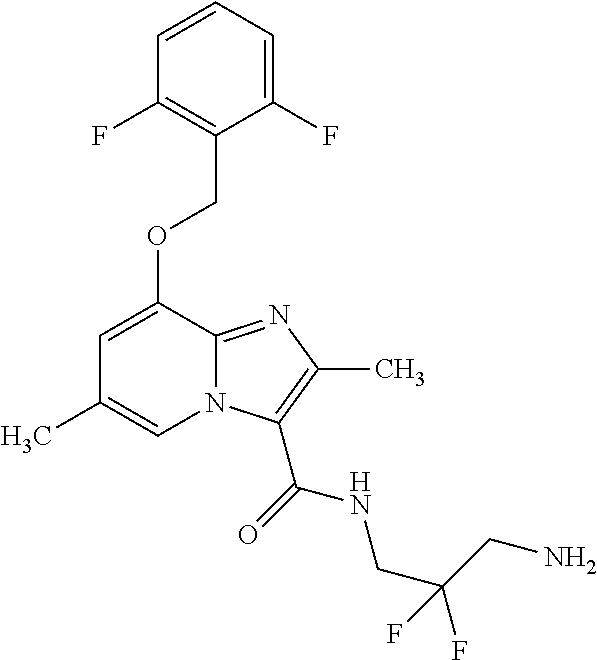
C1=C(OCC2=C(F)C=CC=C2F)C2=NC(C)=C(C(=O)NCC(CN)(F)F)N2C=C1C
